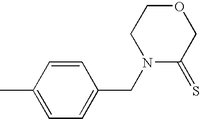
C1=CC(C)=CC=C1CN1C(=S)COCC1
